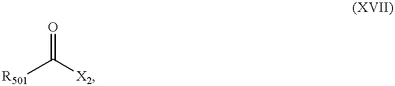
[R501]C([X2])=O
